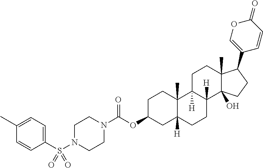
C(OC1CC2([H])C(C)(CC1)C1([H])C([H])(CC2)C2(O)C(C)(CC1)C(C1=COC(=O)C=C1)CC2)(=O)N1CCN(S(C2=CC=C(C)C=C2)(=O)=O)CC1
